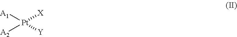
[A1][Pt]([X])([Y])[A2]
